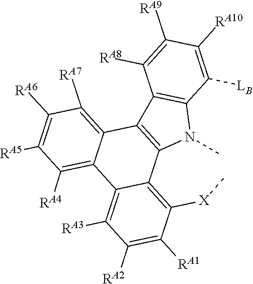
C1([RA5])=C([RA6])C([RA7])=C2C(=C1[RA4])C1=C([RA3])C([RA2])=C([RA1])C([X]C)=C1C1=C2C2=C(N1C)C([LB])=C([RA10])C([RA9])=C2[RA8]
